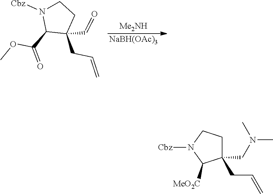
[Me2NH].[NaBH(OAc)3].C1C(C=O)(CC=C)C(C(=O)OC)N([Cbz])C1.C1C(CC=C)(CN(C)C)C([MeO2C])N([Cbz])C1
